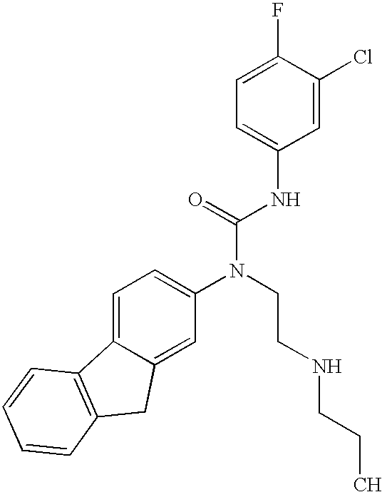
C12=CC=C(N(CCNCCC)C(=O)NC3=CC=C(F)C(Cl)=C3)C=C1CC1=C2C=CC=C1
